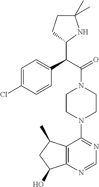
C(C(=O)N1CCN(C2=NC=NC3=C2C(C)CC3O)CC1)(C1NC(C)(C)CC1)C1=CC=C(Cl)C=C1
